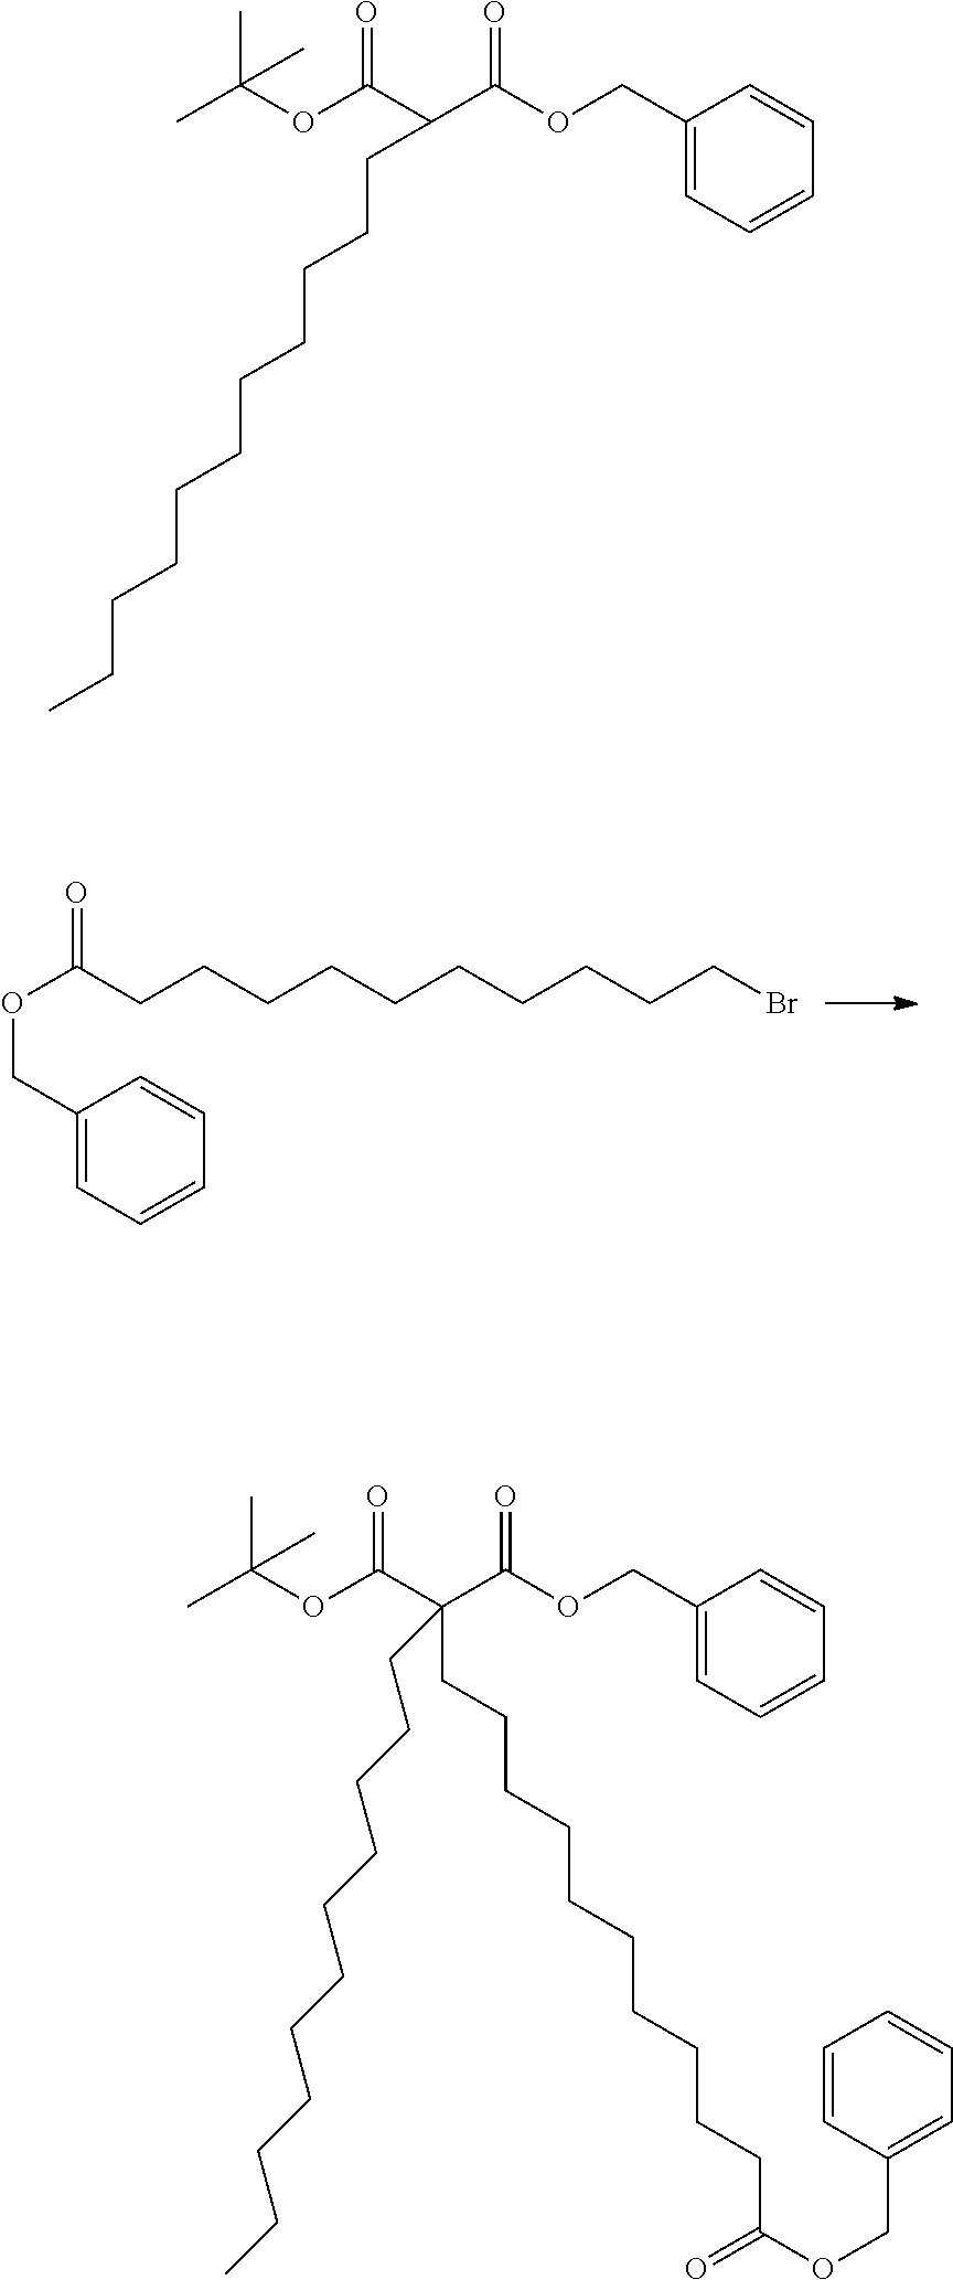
C(OC(C(C(OCC1=CC=CC=C1)=O)(CCCCCCCCCCC(OCC1=CC=CC=C1)=O)CCCCCCCCCCC)=O)(C)(C)C.C(CCCCCCCCCCBr)(OCC1=CC=CC=C1)=O.C(OC(C(C(OCC1=CC=CC=C1)=O)CCCCCCCCCCC)=O)(C)(C)C
